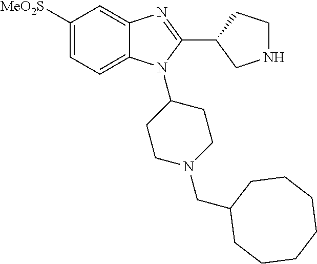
C1([MeO2S])=CC=C2C(=C1)N=C(C1CNCC1)N2C1CCN(CC2CCCCCCC2)CC1
